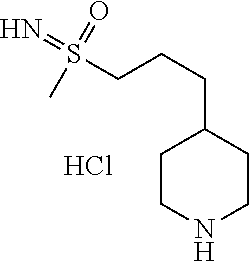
C1CNCCC1CCCS(=N)(=O)C.Cl
